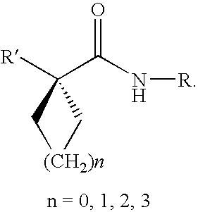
O=C(N[R])C1([R])C[(CH2)n]C1
